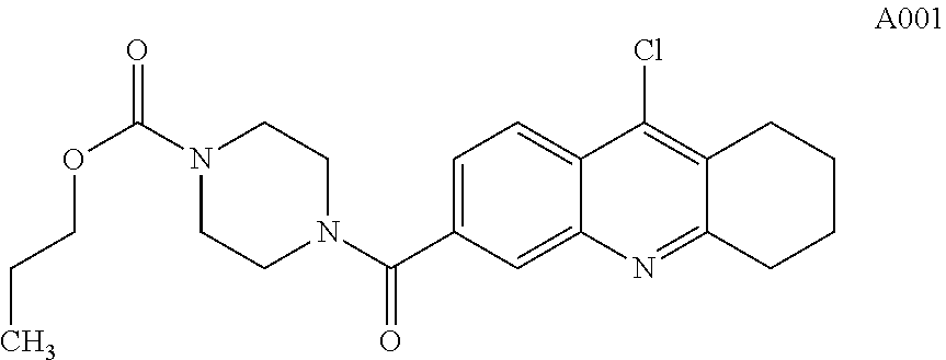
C1=C(C(N2CCN(C(=O)OCCC)CC2)=O)C=C2C(=C1)C(Cl)=C1C(=N2)CCCC1
